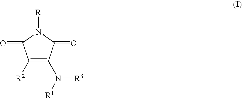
C1([R2])=C(N([R1])[R3])C(=O)N([R])C1=O
